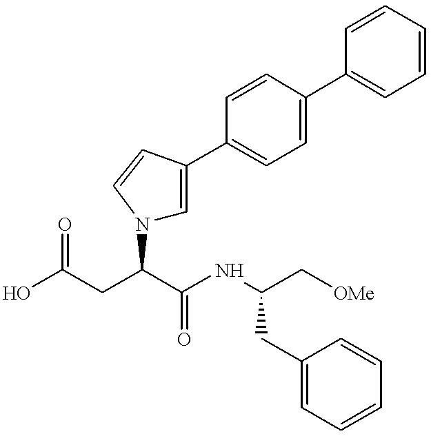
OC(CC(C(NC(C[OMe])CC1=CC=CC=C1)=O)N1C=C(C2=CC=C(C3=CC=CC=C3)C=C2)C=C1)=O
